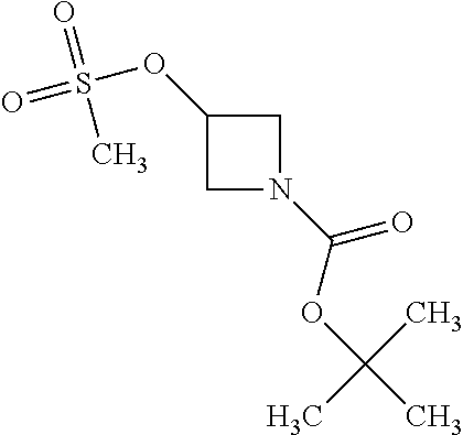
C1C(OS(=O)(C)=O)CN1C(=O)OC(C)(C)C
